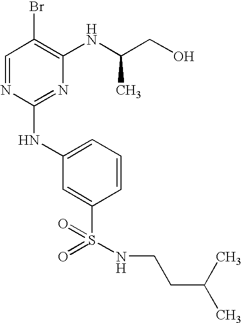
C1=NC(NC2=CC=CC(S(=O)(=O)NCCC(C)C)=C2)=NC(NC(CO)C)=C1Br
